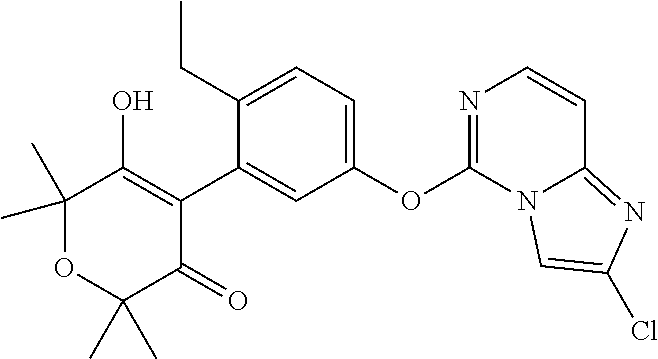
C1(C2=CC(OC3=NC=CC4=NC(Cl)=CN34)=CC=C2CC)=C(O)C(C)(C)OC(C)(C)C1=O
